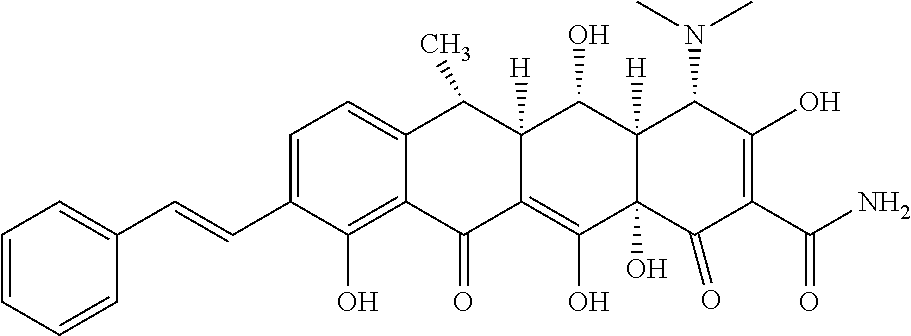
C1=C(C=CC2=CC=CC=C2)C(O)=C2C(=C1)C(C)C1([H])C(=C(O)C3(O)C([H])(C1O)C(N(C)C)C(O)=C(C(N)=O)C3=O)C2=O
